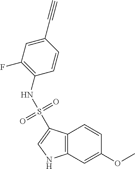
C12=C(C=C(OC)C=C1)NC=C2S(=O)(=O)NC1=C(F)C=C(C#C)C=C1
